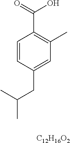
C1=CC(CC(C)C)=CC(C)=C1C(O)=O.[C12H16O2]
